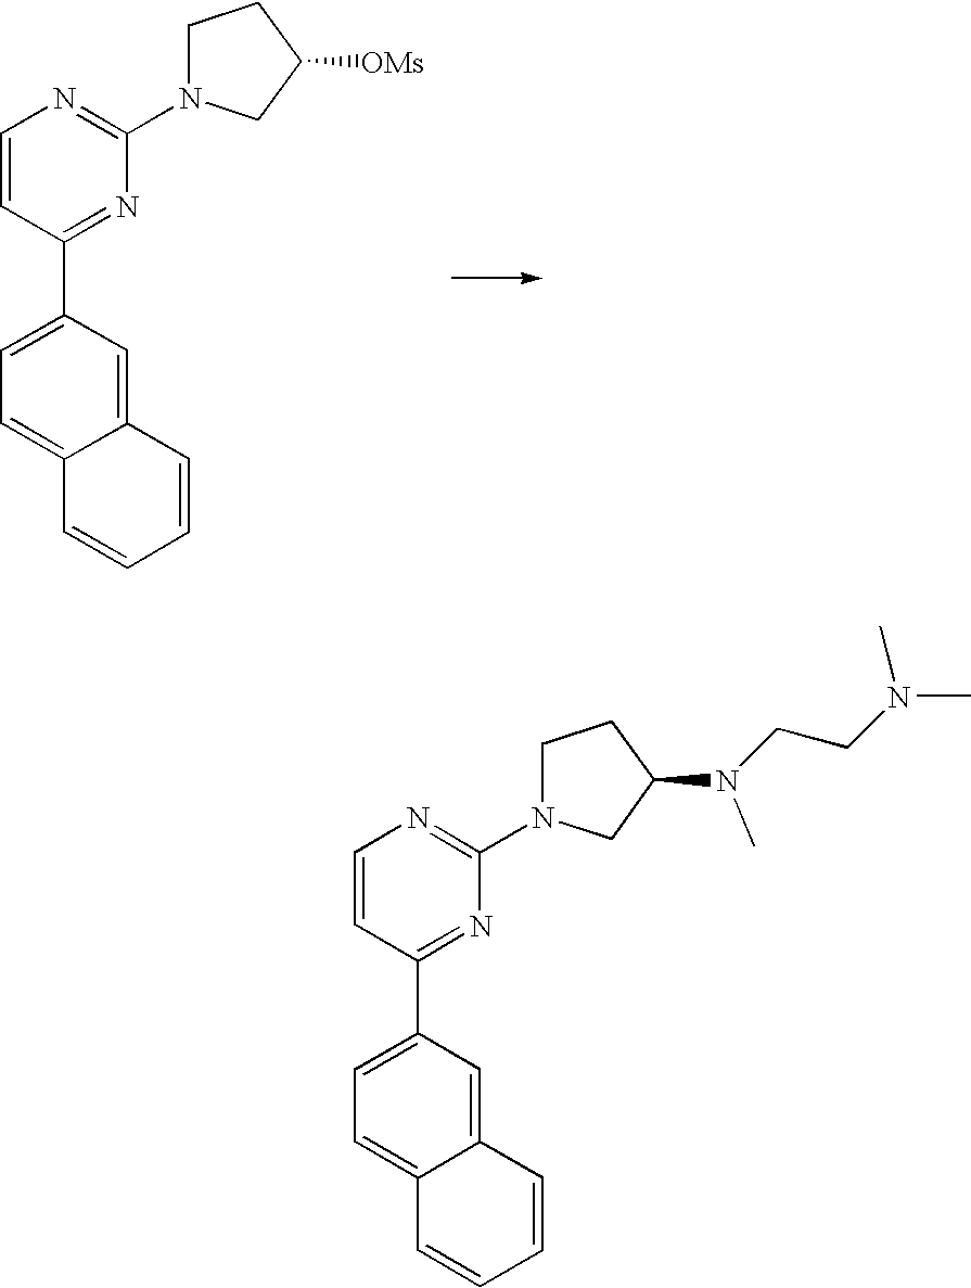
C1=CC(C2=CC=C3C(=C2)C=CC=C3)=NC(N2CCC([OMs])C2)=N1.C1=CC(C2=CC=C3C(=C2)C=CC=C3)=NC(N2CCC(N(CCN(C)C)C)C2)=N1
